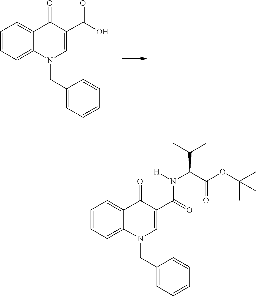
C1=CC=C2C(=C1)C(=O)C(C(O)=O)=CN2CC1=CC=CC=C1.C1=CC=C2C(=C1)C(=O)C(C(=O)N([H])C(C(OC(C)(C)C)=O)C(C)C)=CN2CC1=CC=CC=C1
